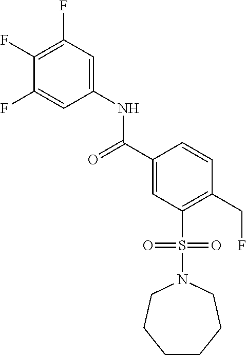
C1(F)=C(F)C=C(NC(C2=CC(S(N3CCCCCC3)(=O)=O)=C(CF)C=C2)=O)C=C1F
